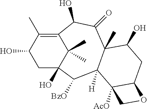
C1C(O)C(C)=C2C(C)(C)C1(O)C([BzO])C1([H])C(C)(C(=O)C2O)C(O)CC2C1([AcO])CO2
